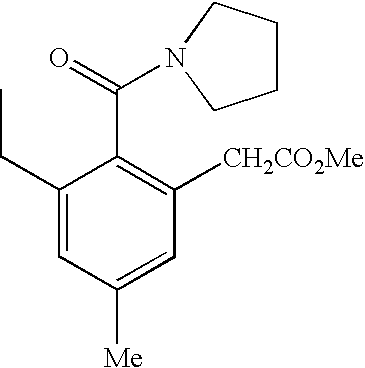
C1(C(=O)N2CCCC2)=C([CH2CO2Me])C=C([Me])C=C1CC
